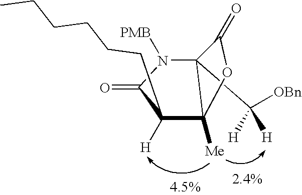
C12(C([OBn])([H])[H])C([Me])(C([H])(CCCCCC)C(=O)N1[PMB])OC2=O
